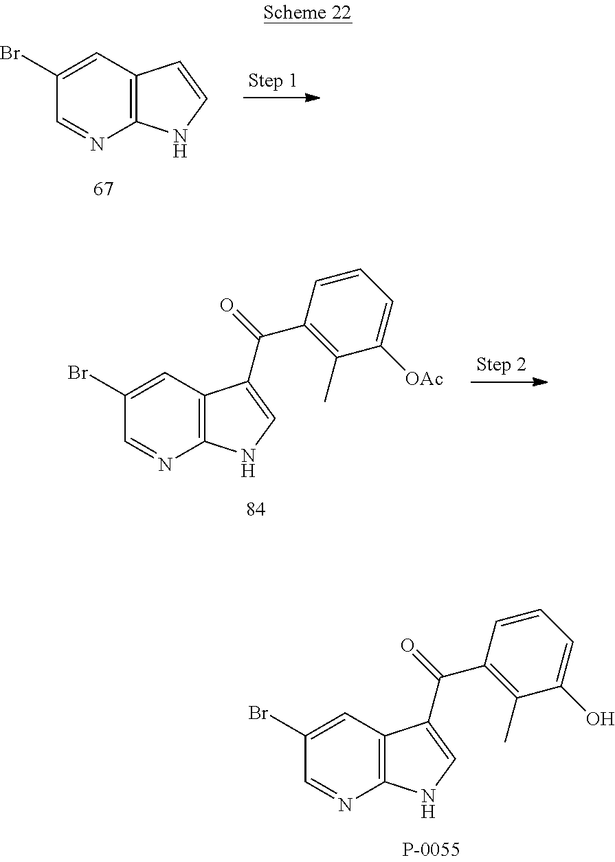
C12=C(C=C(Br)C=N1)C(C(=O)C1=C(C)C(O)=CC=C1)=CN2.C12=C(C=C(Br)C=N1)C=CN2.C12=C(C=C(Br)C=N1)C(C(=O)C1=C(C)C([OAc])=CC=C1)=CN2
